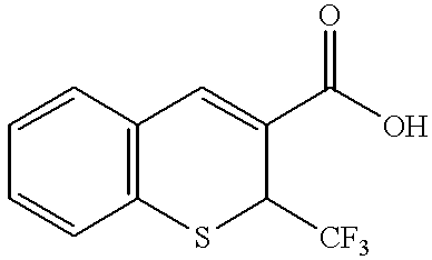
C1=CC=CC2=C1C=C(C(O)=O)C([CF3])S2
